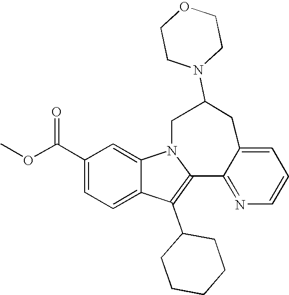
C1(C(OC)=O)=CC=C2C(=C1)N1C(=C2C2CCCCC2)C2=NC=CC=C2CC(N2CCOCC2)C1
